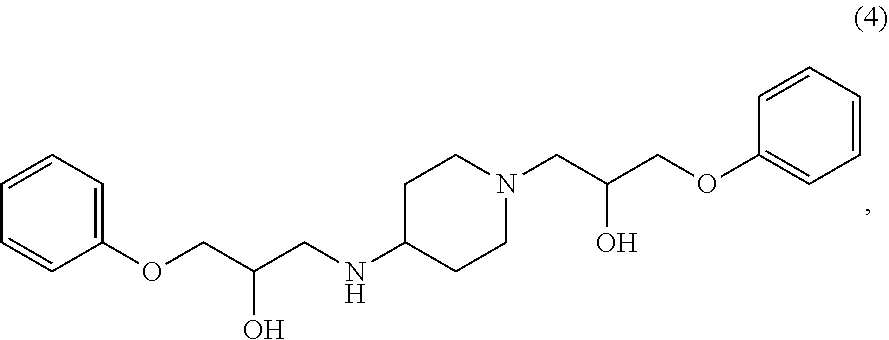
C1=CC(OCC(CNC2CCN(CC(COC3=CC=CC=C3)O)CC2)O)=CC=C1
